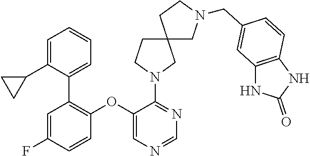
C1(N2CCC3(C2)CN(CC2=CC4=C(C=C2)NC(=O)N4)CC3)=NC=NC=C1OC1=C(C2=CC=CC=C2C2CC2)C=C(F)C=C1
